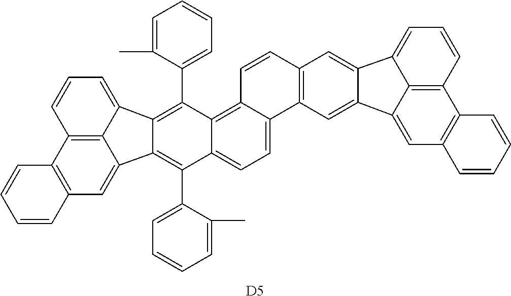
C12=C(C=C3C4=C1C=CC=C4C1=C(C4=CC=CC=C4C)C4=C5C(=CC=C4C(C4=CC=CC=C4C)=C31)C1=C(C=C5)C=C3C(=C1)C1=CC4=C(C5=C1C3=CC=C5)C=CC=C4)C=CC=C2.[D5]
